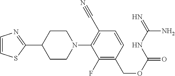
C1(C2CCN(C3=C(C#N)C=CC(COC(=O)NC(=N)N)=C3F)CC2)=NC=CS1
